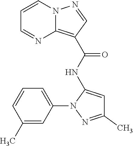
N12C(=C(C(NC3=CC(C)=NN3C3=CC=CC(C)=C3)=O)C=N1)N=CC=C2
